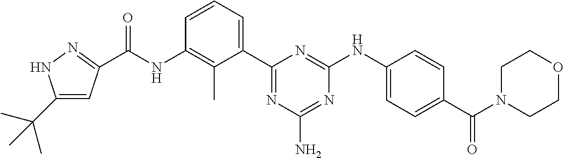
N(C1=C(C)C(C2=NC(N)=NC(NC3=CC=C(C(N4CCOCC4)=O)C=C3)=N2)=CC=C1)C(=O)C1=NNC(C(C)(C)C)=C1
